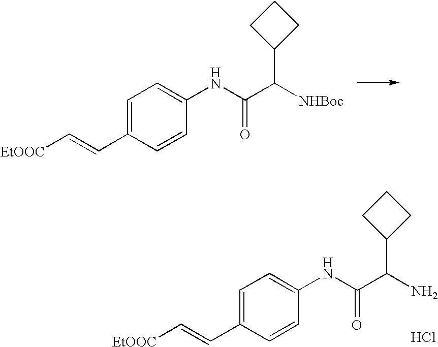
C1=C(C=C[EtOOC])C=CC(NC(C(C2CCC2)[NHBoc])=O)=C1.C1=C(C=C[EtOOC])C=CC(NC(C(C2CCC2)N)=O)=C1.Cl
